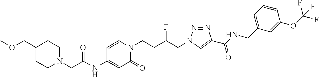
C1N(CC(NC2=CC(=O)N(CCC(CN3N=NC(C(NCC4=CC=CC(OC(F)(F)F)=C4)=O)=C3)F)C=C2)=O)CCC(COC)C1
